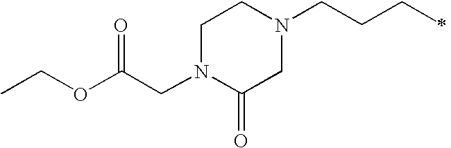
C1N(CC(OCC)=O)C(=O)CN(CCCC)C1
